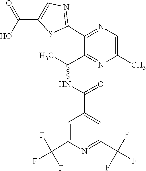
N1=C(C(F)(F)F)C=C(C(=O)NC(C)C2=NC(C)=CN=C2C2=NC=C(C(O)=O)S2)C=C1C(F)(F)F
